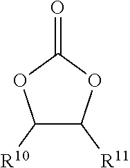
C1([R10])C([R11])OC(=O)O1
